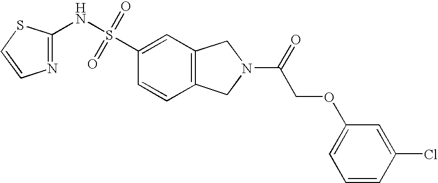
C1=CC2=C(C=C1S(NC1=NC=CS1)(=O)=O)CN(C(=O)COC1=CC=CC(Cl)=C1)C2
